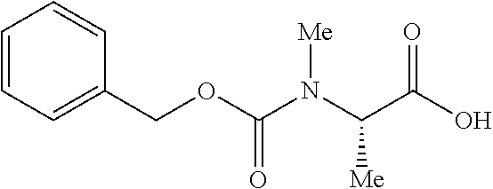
C1=CC=C(COC(N(C(C(O)=O)[Me])[Me])=O)C=C1
